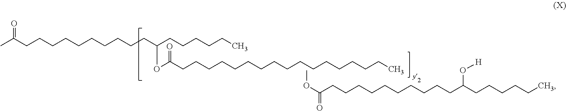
CC(CCCCCCCCCCC(CCCCCC)OC(CCCCCCCCCCCCCCCCC)=O)=O.O(C(CCCCCCCCCCC(CCCCCC)O[H])=O)C
